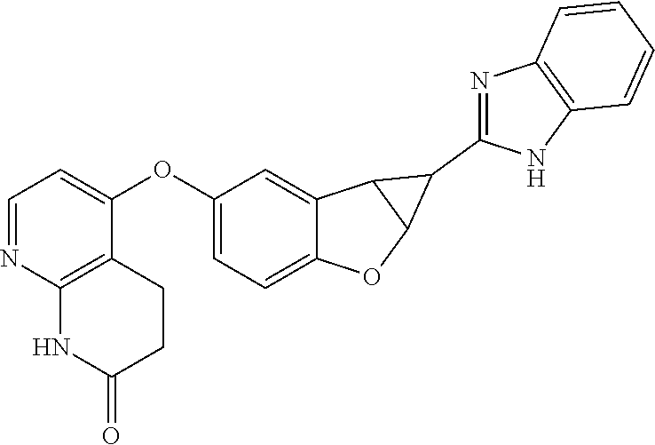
C1=NC2=C(C(OC3=CC=C4C(=C3)C3C(O4)C3C3=NC4=C(N3)C=CC=C4)=C1)CCC(=O)N2
